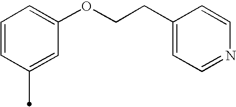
C1=CC(C)=CC(OCCC2=CC=NC=C2)=C1
